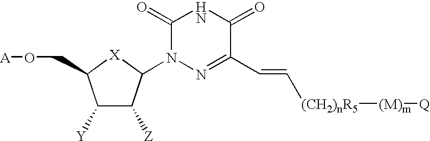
C1([Y])C([Z])C(N2C(=O)NC(=O)C(C=C[(CH2)nR5][(M)m][Q])=N2)[X]C1CO[A]
